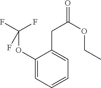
C1(CC(OCC)=O)=CC=CC=C1OC(F)(F)F
